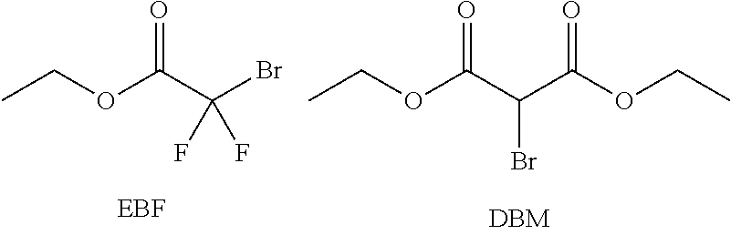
C(C(OCC)=O)(Br)(F)F.C(C(OCC)=O)(C(OCC)=O)Br
